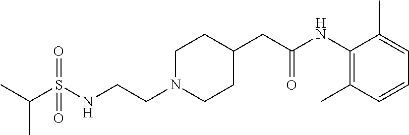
C(S(NCCN1CCC(CC(NC2=C(C)C=CC=C2C)=O)CC1)(=O)=O)(C)C
